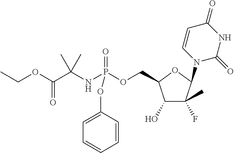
C1(O)C(F)(C)C(N2C(=O)NC(=O)C=C2)OC1COP(NC(C(OCC)=O)(C)C)(=O)OC1=CC=CC=C1
